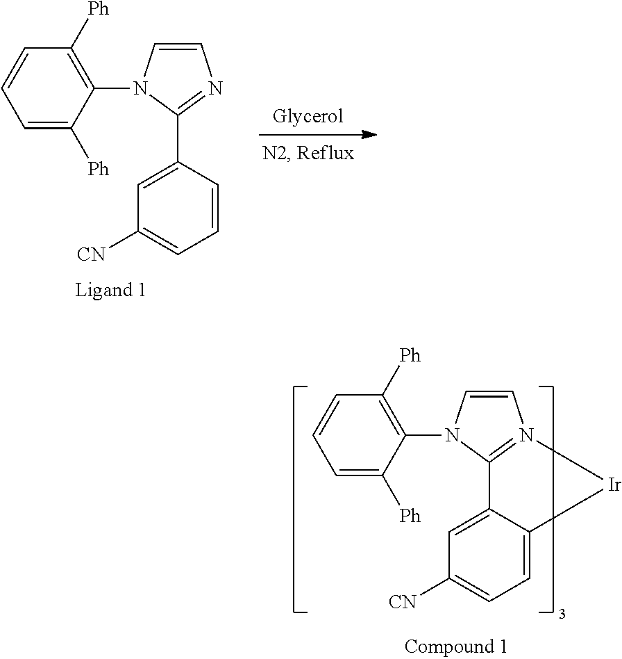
C1=CN(C2=C([Ph])C=CC=C2[Ph])C(C2=CC([CN])=CC=C2)=N1.C1=CN(C2=C([Ph])C=CC=C2[Ph])C2=N1[Ir]C1=CC=C([CN])C=C21
